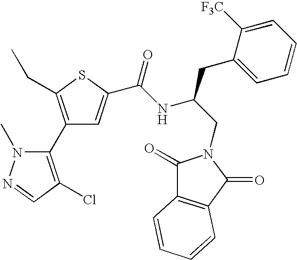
C1(C2=C(Cl)C=NN2C)=C(CC)SC(C(NC(CN2C(=O)C3=C(C2=O)C=CC=C3)CC2=CC=CC=C2[F3C])=O)=C1
